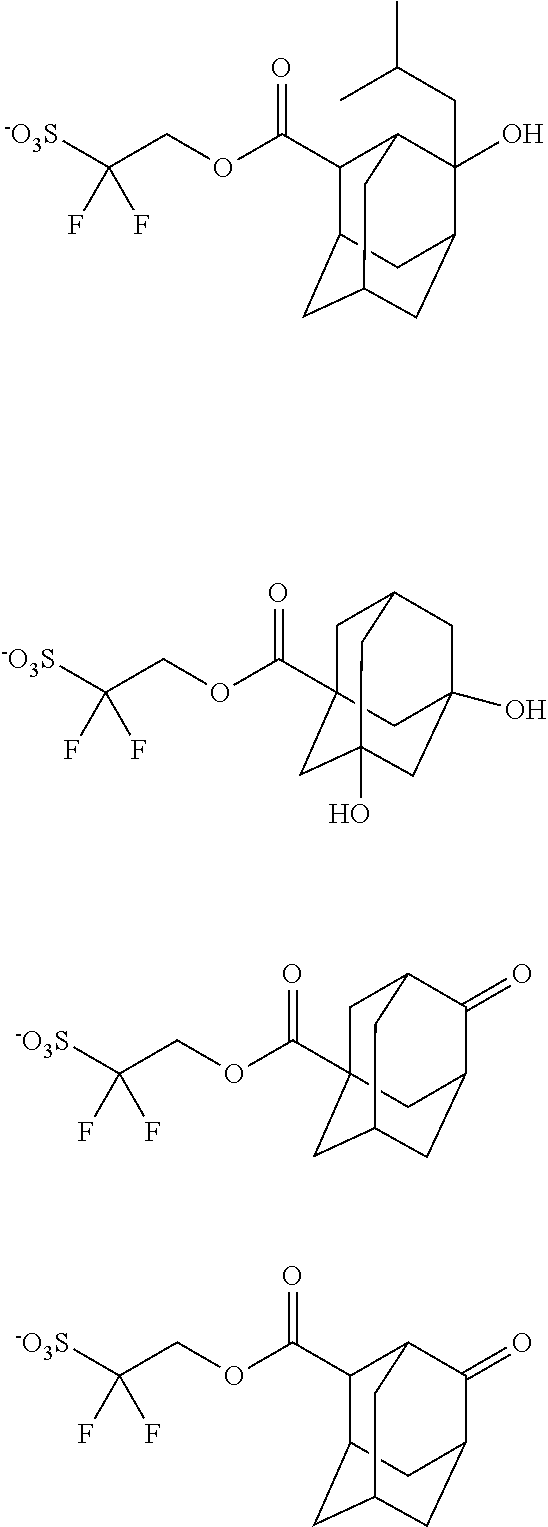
C1C2(C(OCC([-O3S])(F)F)=O)CC3(O)CC(O)(CC1C3)C2.C1C2(C(OCC([-O3S])(F)F)=O)CC3CC(C(=O)C1C3)C2.C1(C(OCC([-O3S])(F)F)=O)C2CC3CC(C(=O)C1C3)C2.C12CC3CC(C(CC(C)C)(O)C(C3)C1C(OCC([-O3S])(F)F)=O)C2
